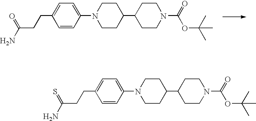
C1CN(C(=O)OC(C)(C)C)CCC1C1CCN(C2=CC=C(CCC(N)=O)C=C2)CC1.C1CN(C(=O)OC(C)(C)C)CCC1C1CCN(C2=CC=C(CCC(N)=S)C=C2)CC1
